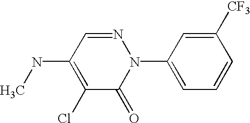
C1(N2N=CC(NC)=C(Cl)C2=O)=CC=CC([CF3])=C1
